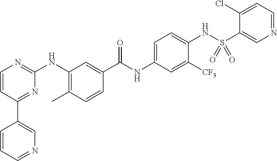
C1(C2=CN=CC=C2)=NC(NC2=C(C)C=CC(C(NC3=CC=C(NS(C4=CN=CC=C4Cl)(=O)=O)C([CF3])=C3)=O)=C2)=NC=C1
